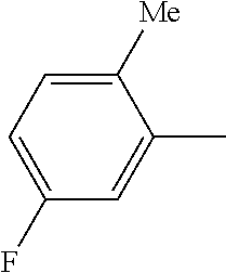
C1([Me])=CC=C(F)C=C1C
